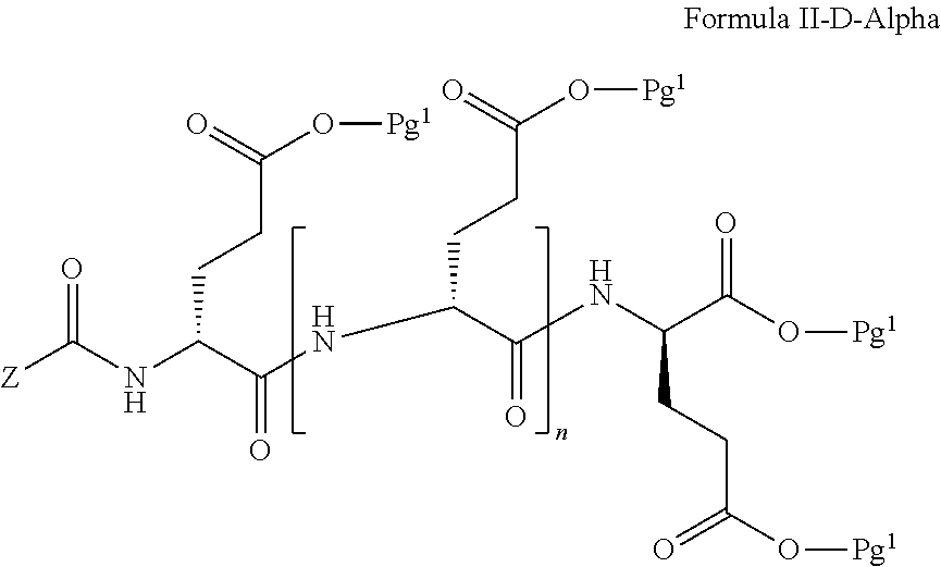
N(C(=O)[Z])C(C(NC(CCC(O[Pg1])=O)C(=O)NC(CCC(=O)O[Pg1])C(=O)O[Pg1])=O)CCC(O[Pg1])=O
